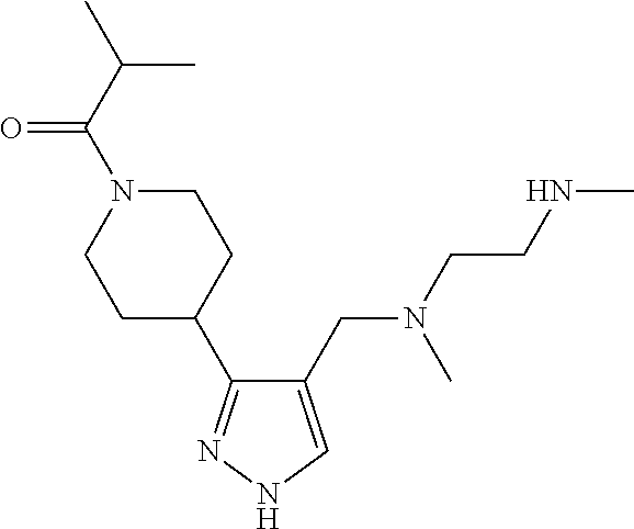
C1(CN(CCNC)C)=CNN=C1C1CCN(C(C(C)C)=O)CC1
